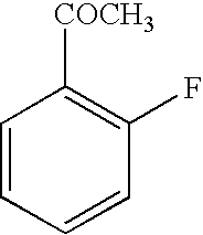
C1=CC=CC(F)=C1[COCH3]
